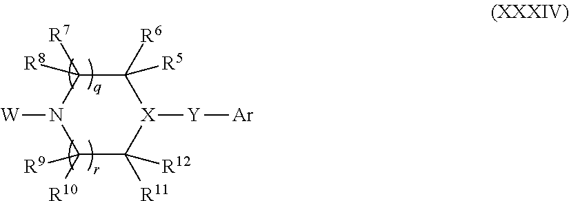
C1([R5])([R6])C([R8])([R7])N([W])C([R9])([R10])C([R12])([R11])[X]1[Y][Ar]
